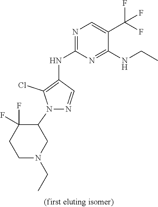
N1=C(NC2=C(Cl)N(C3C(F)(F)CCN(CC)C3)N=C2)N=C(NCC)C(C(F)(F)F)=C1
